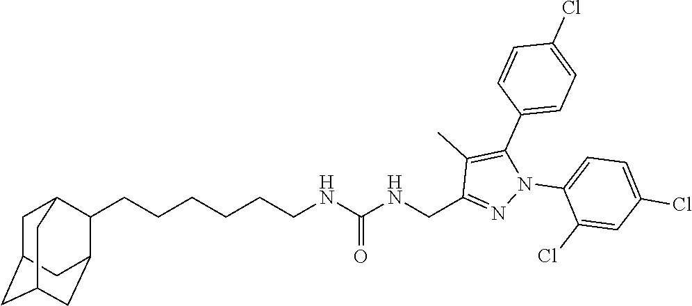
C(CCCCCNC(NCC1=NN(C2=CC=C(Cl)C=C2Cl)C(C2=CC=C(Cl)C=C2)=C1C)=O)C1C2CC3CC(CC1C3)C2
